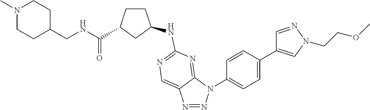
N1=NN(C2=CC=C(C3=CN(CCOC)N=C3)C=C2)C2=NC(NC3CCC(C(=O)NCC4CCN(C)CC4)C3)=NC=C12
